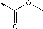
C<-C(OC)=O
